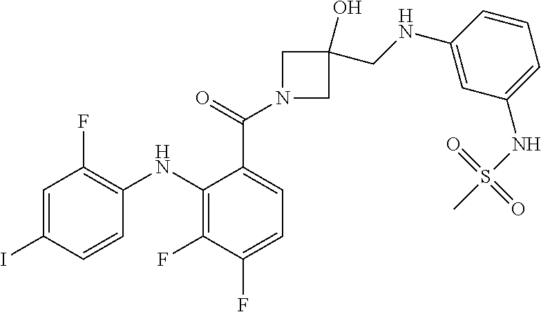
C1=C(I)C=CC(NC2=C(F)C(F)=CC=C2C(=O)N2CC(CNC3=CC(NS(C)(=O)=O)=CC=C3)(O)C2)=C1F
